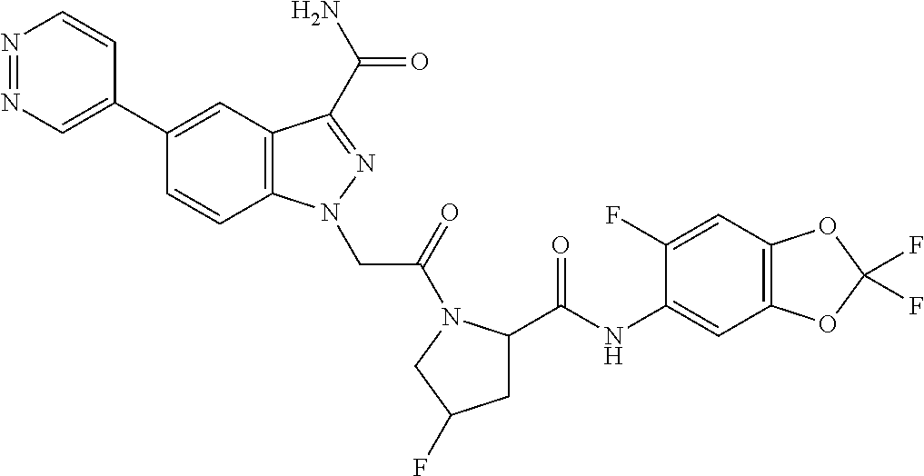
N1=NC=C(C2=CC3=C(C=C2)N(CC(=O)N2C(C(NC4=CC5=C(C=C4F)OC(F)(F)O5)=O)CC(F)C2)N=C3C(N)=O)C=C1
